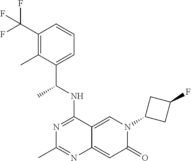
C1(C(F)(F)F)=C(C)C(C(NC2=NC(C)=NC3=CC(=O)N(C4CC(F)C4)C=C23)C)=CC=C1
